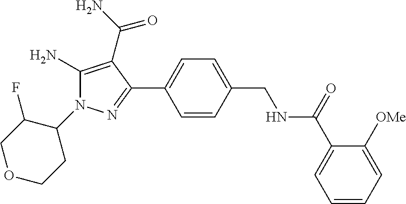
C1(N2C(N)=C(C(N)=O)C(C3=CC=C(CNC(C4=CC=CC=C4[OMe])=O)C=C3)=N2)C(F)COCC1
